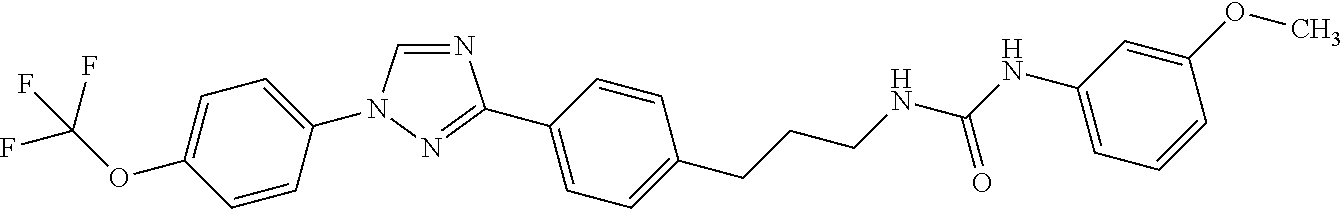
C1(OC(F)(F)F)=CC=C(N2C=NC(C3=CC=C(CCCNC(NC4=CC=CC(OC)=C4)=O)C=C3)=N2)C=C1
